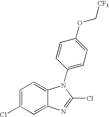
C1=C(Cl)C=C2C(=C1)N(C1=CC=C(OC[CF3])C=C1)C(Cl)=N2
